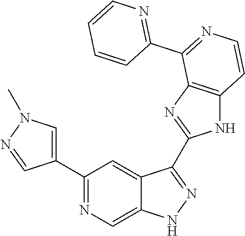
C1(C2=NC=C3C(=C2)C(C2=NC4=C(N2)C=CN=C4C2=NC=CC=C2)=NN3)=CN(C)N=C1
